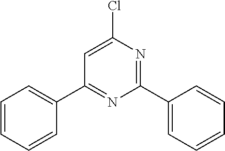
C1(C2=CC=CC=C2)=NC(Cl)=CC(C2=CC=CC=C2)=N1
